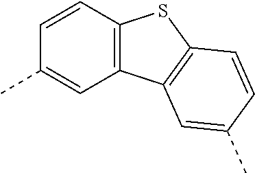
C1=CC2=C(C=C1C)C1=C(S2)C=CC(C)=C1
